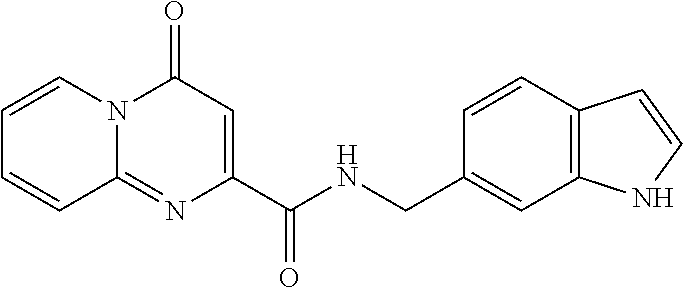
C1=CN2C(=NC(C(NCC3=CC4=C(C=C3)C=CN4)=O)=CC2=O)C=C1
